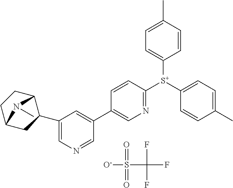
FC(F)(F)S([O-])(=O)=O.C1(C2=CC(C3CC4CCC3N4C)=CN=C2)=CN=C([S+](C2=CC=C(C)C=C2)C2=CC=C(C)C=C2)C=C1
